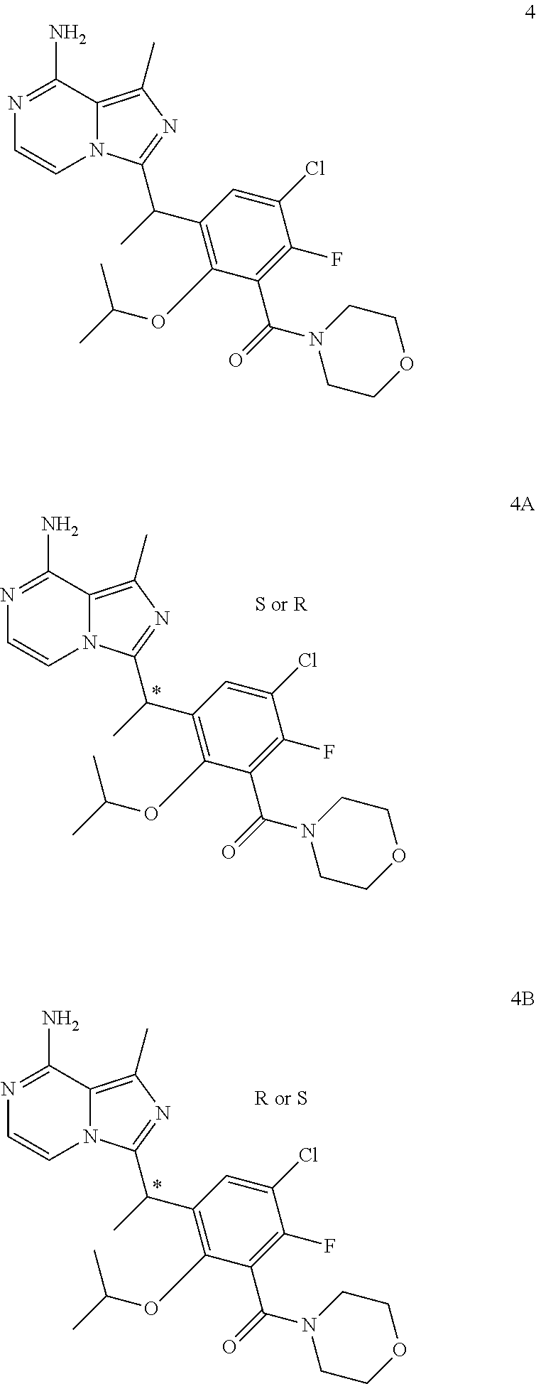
N1=C(N)C2=C(C)N=C(C(C)C3=C(OC(C)C)C(C(=O)N4CCOCC4)=C(F)C(Cl)=C3)N2C=C1.N1=C(N)C2=C(C)N=C(C(C)C3=C(OC(C)C)C(C(=O)N4CCOCC4)=C(F)C(Cl)=C3)N2C=C1.N1=C(N)C2=C(C)N=C(C(C)C3=C(OC(C)C)C(C(=O)N4CCOCC4)=C(F)C(Cl)=C3)N2C=C1
